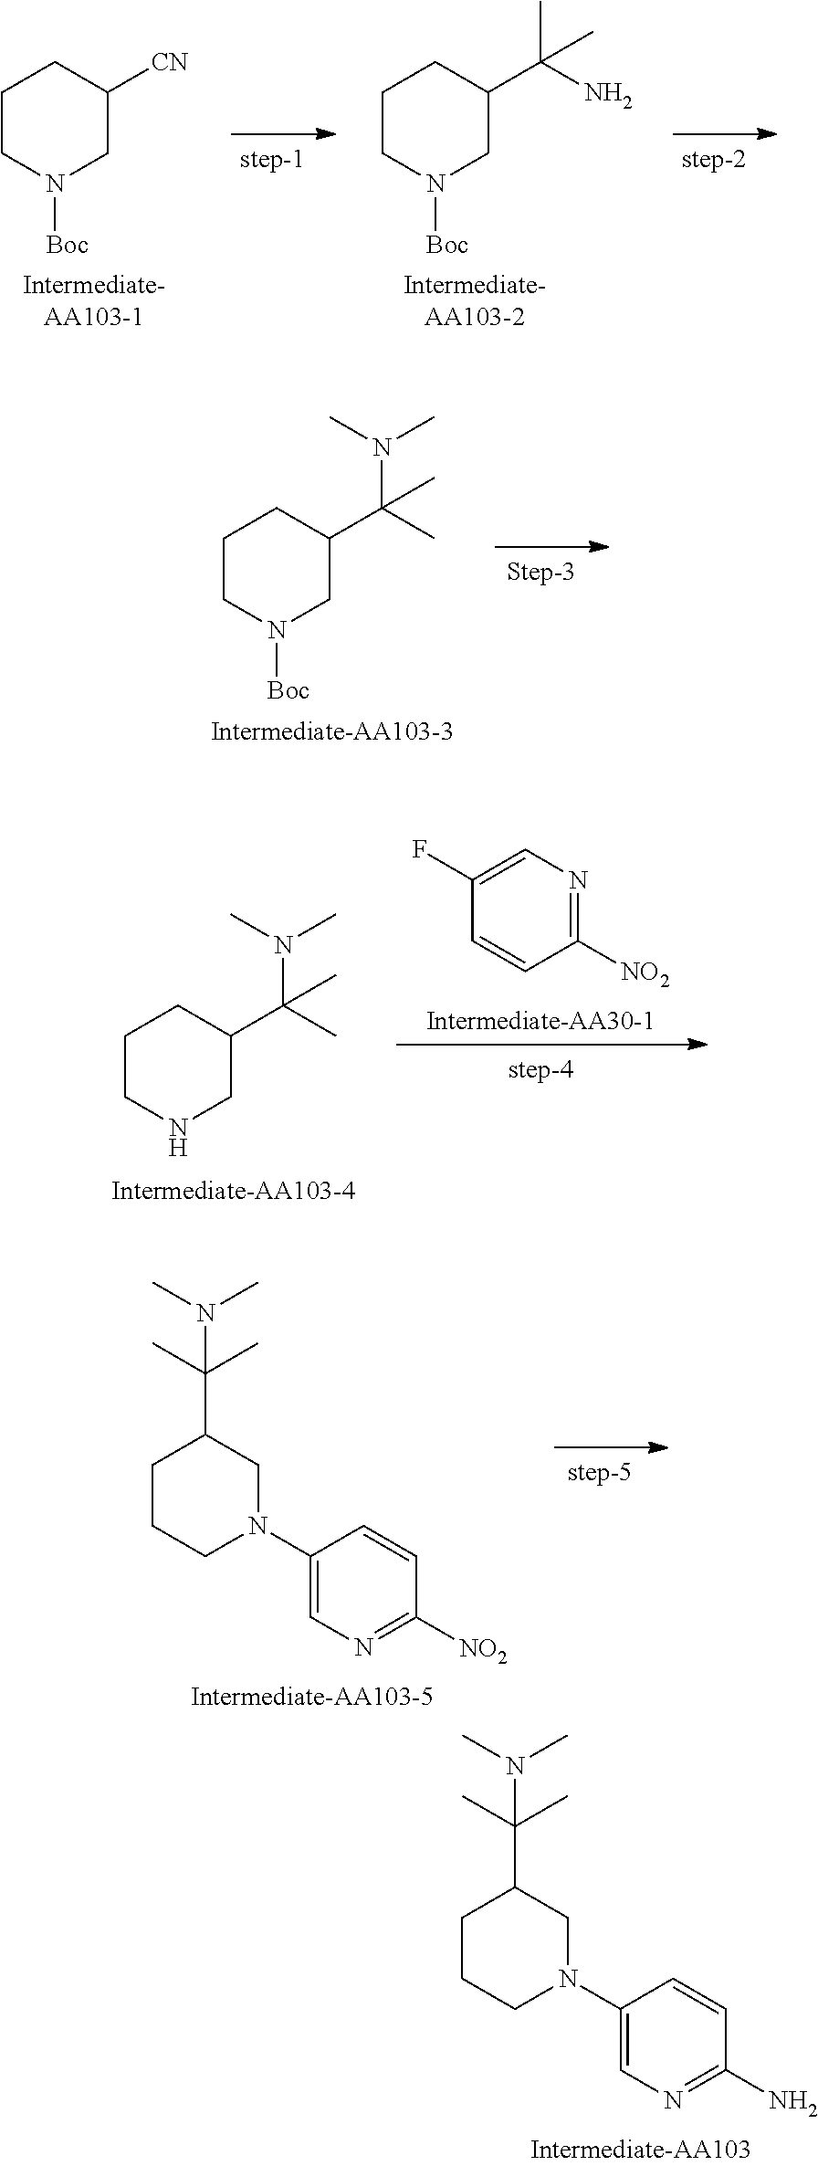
C1CN([Boc])CC([CN])C1.C1CN([Boc])CC(C(N)(C)C)C1.C1CN([Boc])CC(C(C)(N(C)C)C)C1.C1CNCC(C(C)(N(C)C)C)C1.C1=C(F)C=CC([NO2])=N1.C1=CC([NO2])=NC=C1N1CC(C(C)(C)N(C)C)CCC1.C1=CC(N)=NC=C1N1CC(C(C)(C)N(C)C)CCC1
